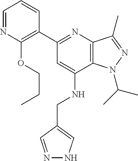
C12=C(C(C)=NN1C(C)C)N=C(C1=C(OCCC)N=CC=C1)C=C2NCC1=CNN=C1
